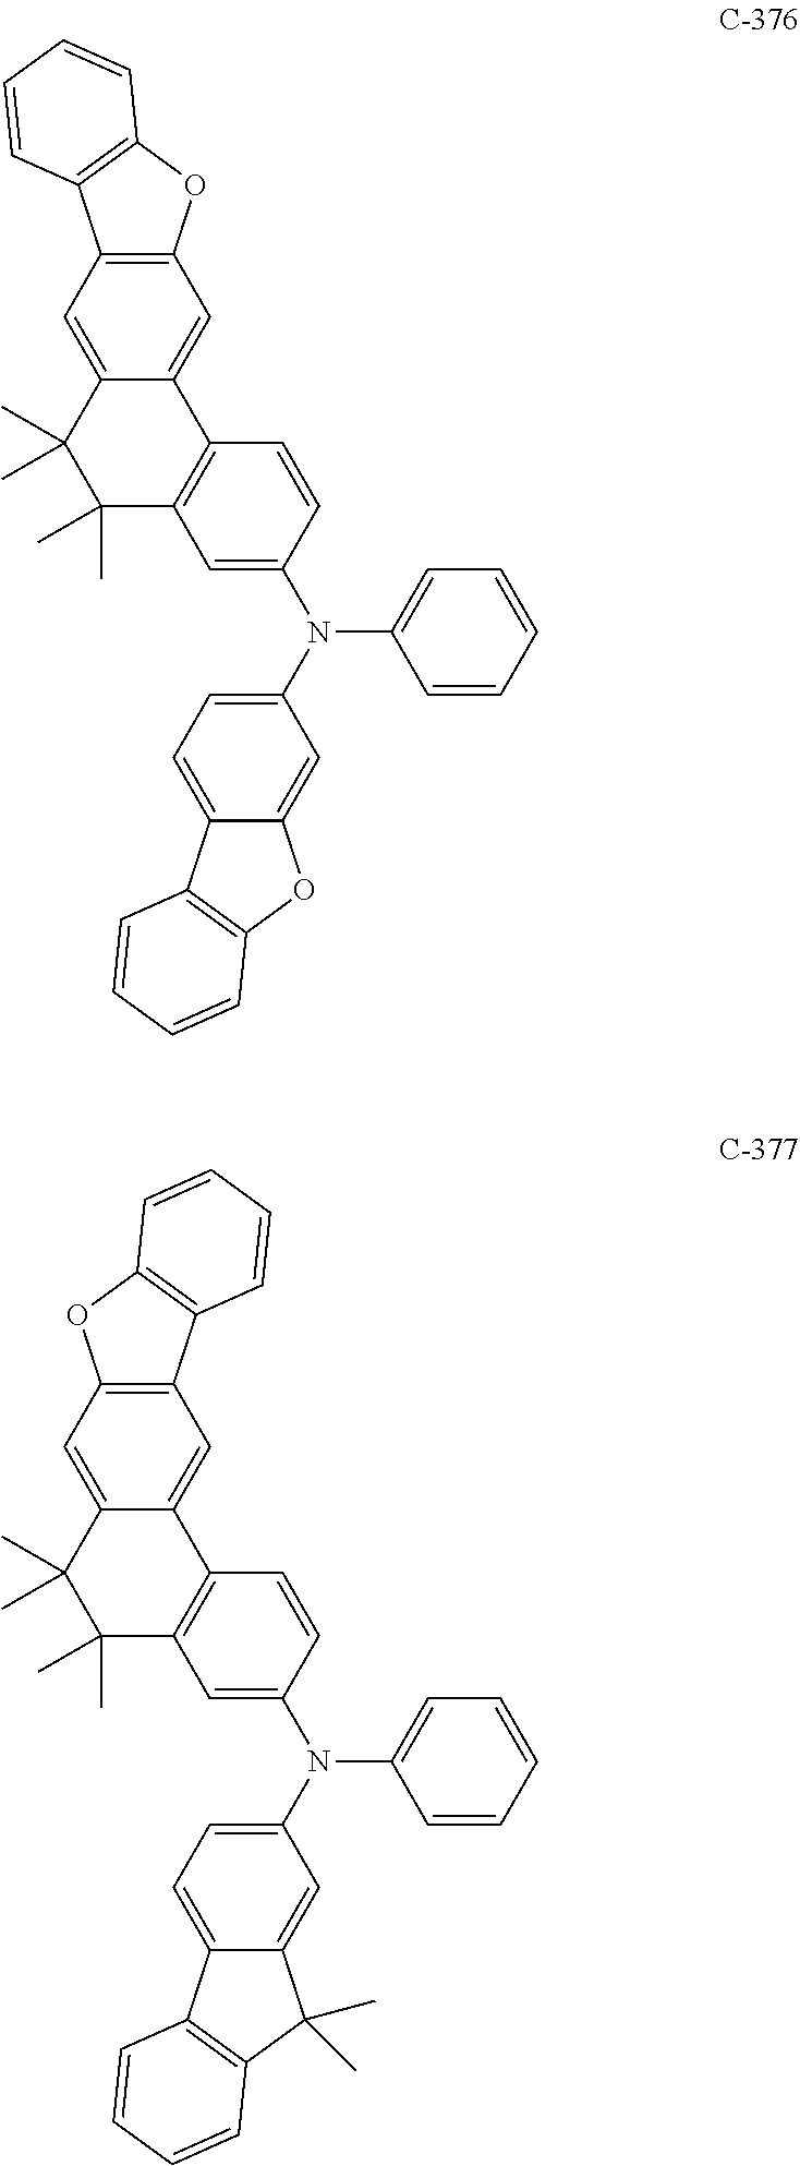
C1(N(C2=CC3=C(C=C2)C2=CC4=C(C=C2C(C)(C)C3(C)C)C2=C(O4)C=CC=C2)C2=CC=CC=C2)=CC=C2C(=C1)OC1=C2C=CC=C1.C1(N(C2=CC3=C(C=C2)C2=CC4=C(C=C2C(C)(C)C3(C)C)OC2=C4C=CC=C2)C2=CC=CC=C2)=CC=C2C(=C1)C(C)(C)C1=C2C=CC=C1
